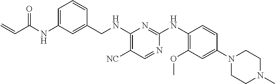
C1=C(NC(C=C)=O)C=C(CNC2=C([NC])C=NC(NC3=C(OC)C=C(N4CCN(C)CC4)C=C3)=N2)C=C1
